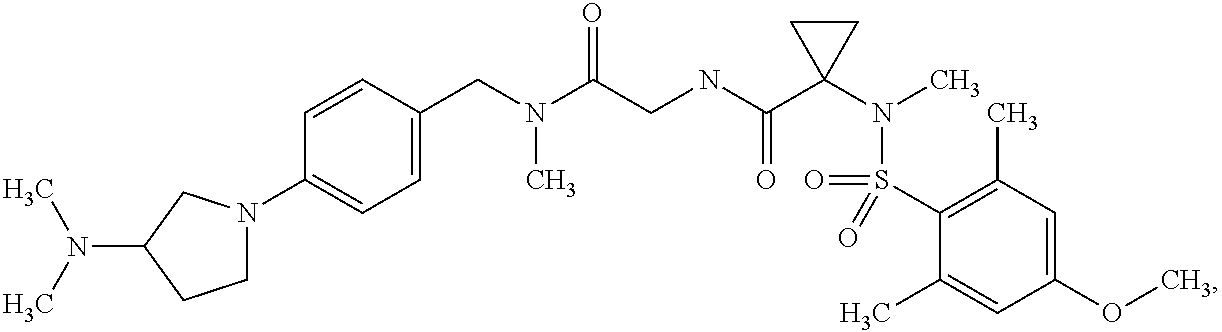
C1(CN(C(CNC(C2(N(C)S(=O)(C3=C(C)C=C(OC)C=C3C)=O)CC2)=O)=O)C)=CC=C(N2CCC(N(C)C)C2)C=C1
